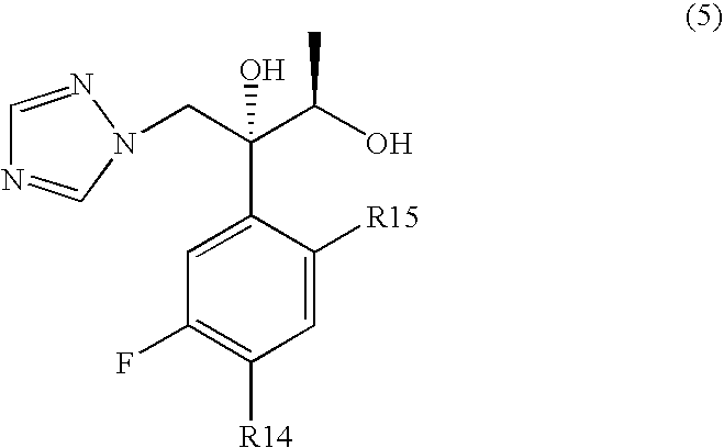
C1(C(C(O)C)(O)CN2C=NC=N2)=CC(F)=C([R14])C=C1[R15]
